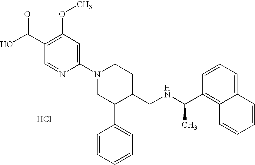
Cl.C1(N2CC(C3=CC=CC=C3)C(CNC(C3=C4C(=CC=C3)C=CC=C4)C)CC2)=CC(OC)=C(C(O)=O)C=N1
